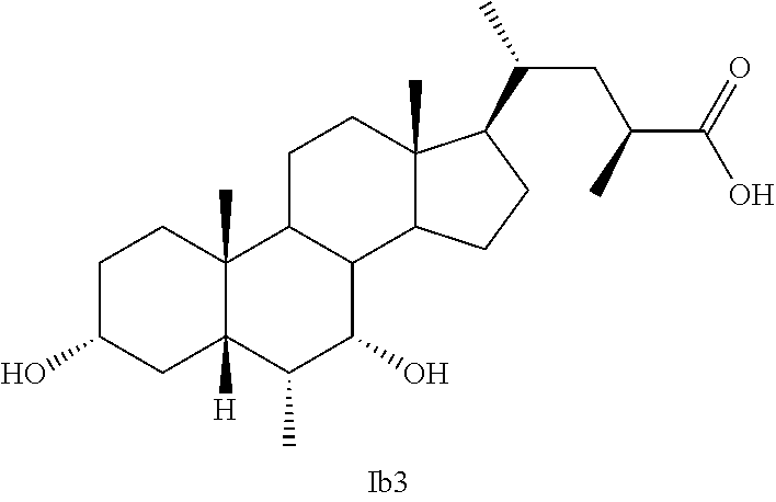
C1C(O)CC2([H])C(C)(C1)C1C(C(O)C2C)C2C(C)(CC1)C(C(C)CC(C(=O)O)C)CC2
